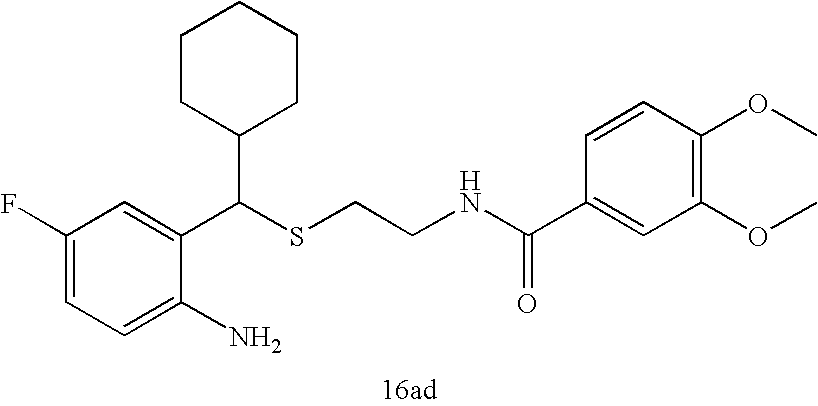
C1=C(N)C(C(SCCNC(C2=CC(OC)=C(OC)C=C2)=O)C2CCCCC2)=CC(F)=C1
